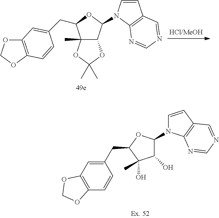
C12(C)C(C(N3C=CC4=C3N=CN=C4)OC1CC1=CC3=C(OCO3)C=C1)OC(C)(C)O2.C1(O)C(N2C=CC3=C2N=CN=C3)OC(CC2=CC3=C(C=C2)OCO3)C1(O)C
